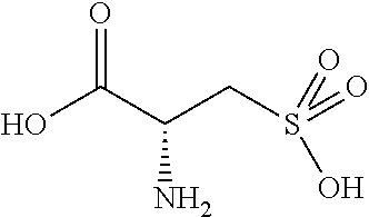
OC(C(CS(=O)(=O)O)N)=O
